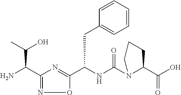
C(NC(N1C(C(O)=O)CCC1)=O)(C1=NC(C(N)C(C)O)=NO1)CC1=CC=CC=C1
